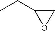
CCC1OC1
